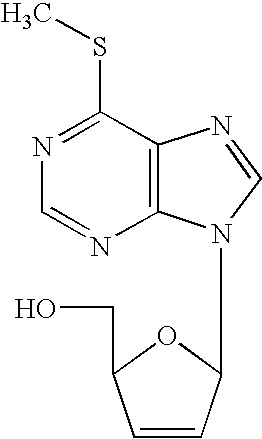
N1=C(SC)C2=C(N=C1)N(C1C=CC(CO)O1)C=N2
